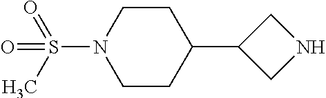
C1(C2CNC2)CCN(S(=O)(C)=O)CC1
